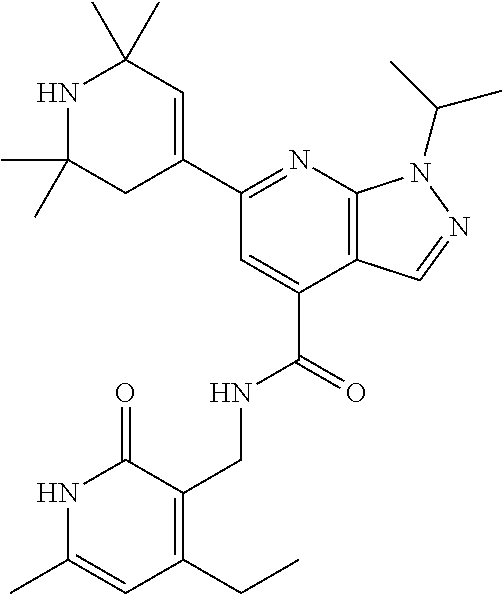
C1(C)(C)NC(C)(C)C=C(C2=NC3=C(C(C(=O)NCC4=C(CC)C=C(C)NC4=O)=C2)C=NN3C(C)C)C1
